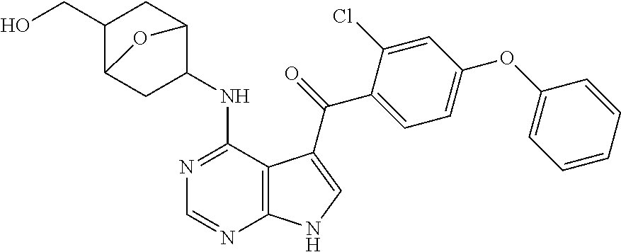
C1(CO)C2CC(NC3=NC=NC4=C3C(C(=O)C3=CC=C(OC5=CC=CC=C5)C=C3Cl)=CN4)C(C1)O2
